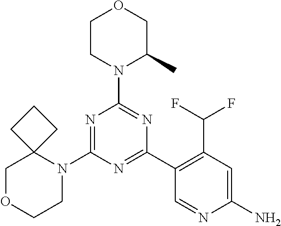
N1=C(N2C3(COCC2)CCC3)N=C(C2=C(C(F)F)C=C(N)N=C2)N=C1N1C(C)COCC1
